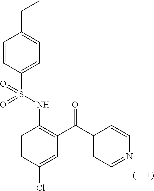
C1=CC(Cl)=CC(C(C2=CC=NC=C2)=O)=C1NS(C1=CC=C(CC)C=C1)(=O)=O
